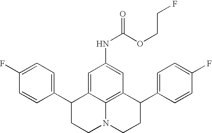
C1(F)=CC=C(C2CCN3C4=C(C(C5=CC=C(F)C=C5)CC3)C=C(NC(=O)OCCF)C=C24)C=C1
